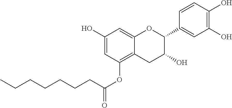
C1=C(O)C=C2C(=C1OC(CCCCCCC)=O)CC(O)C(C1=CC(O)=C(O)C=C1)O2
